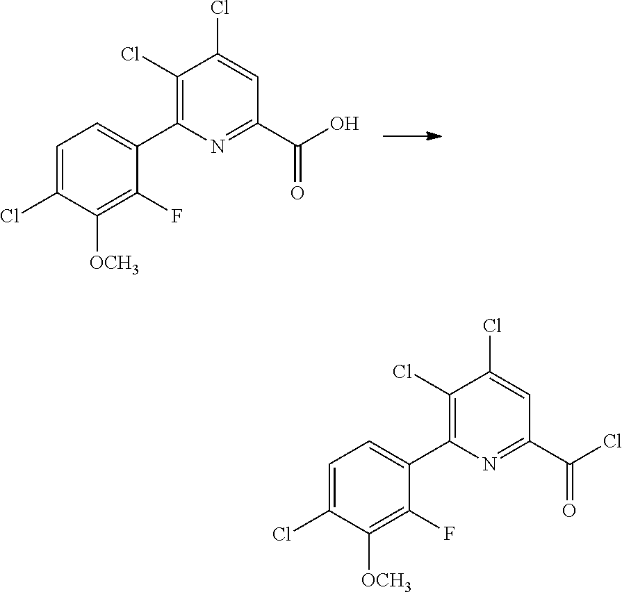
N1=C(C(Cl)=O)C=C(Cl)C(Cl)=C1C1=CC=C(Cl)C([OCH3])=C1F.N1=C(C(O)=O)C=C(Cl)C(Cl)=C1C1=CC=C(Cl)C([OCH3])=C1F
